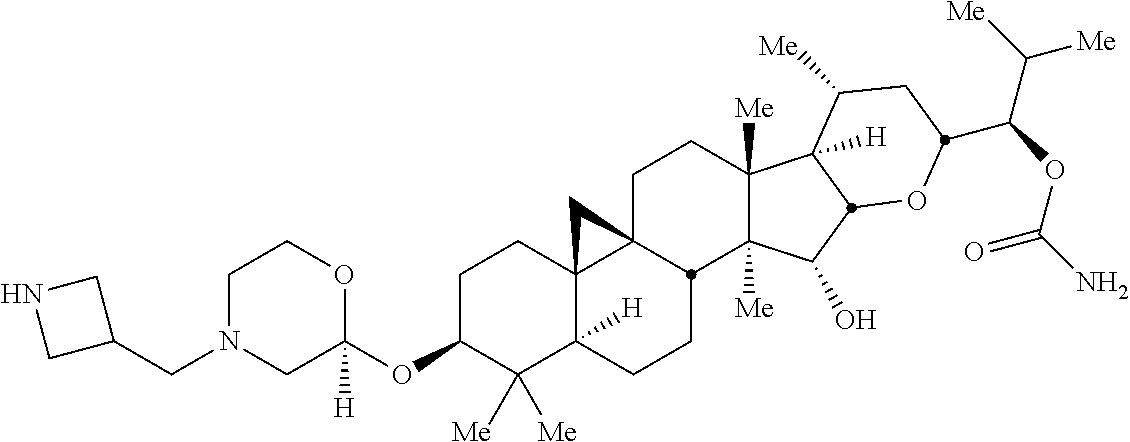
C1N(CC2CNC2)CC(OC2C([Me])([Me])C3([H])C4(CC2)C2(CCC5([Me])C([Me])(C(O)C6C5([H])C([Me])CC(C(OC(N)=O)C([Me])[Me])O6)C2CC3)C4)([H])OC1
